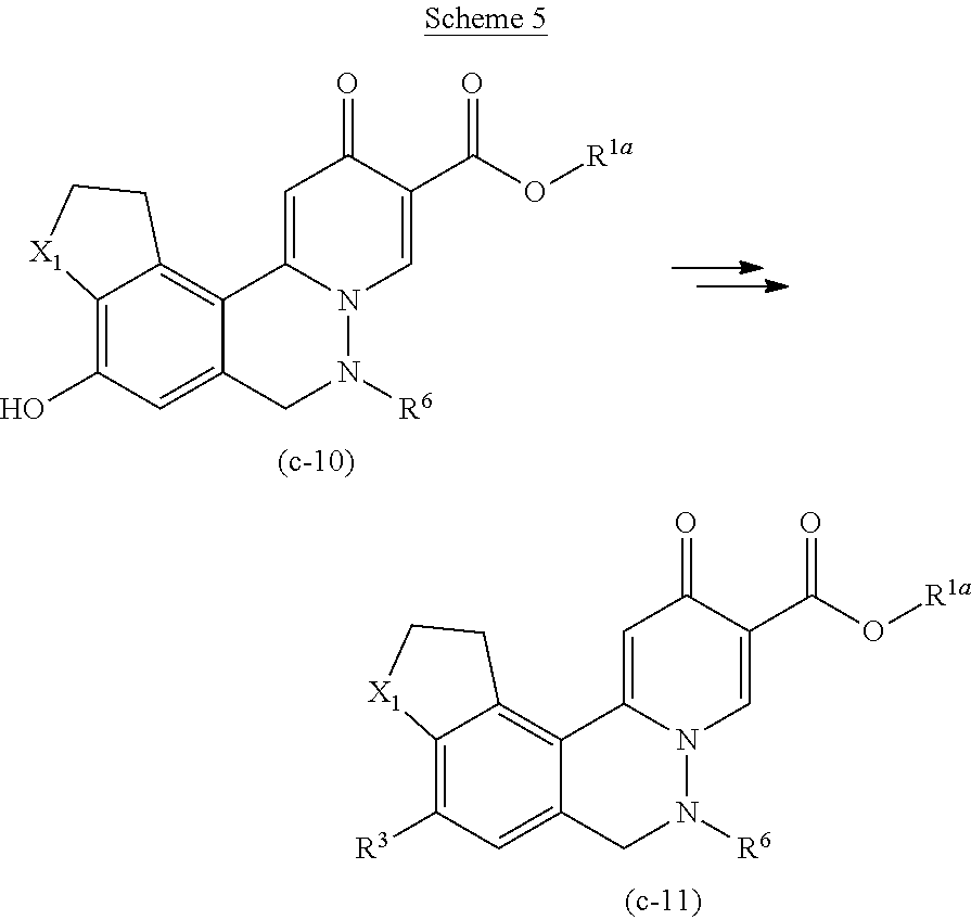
C1=C2N(C=C(C(O[R1a])=O)C1=O)N([R6])CC1=CC([R3])=C3C(=C21)CC[X1]3.C1=C2N(C=C(C(O[R1a])=O)C1=O)N([R6])CC1=CC(O)=C3C(=C21)CC[X1]3
